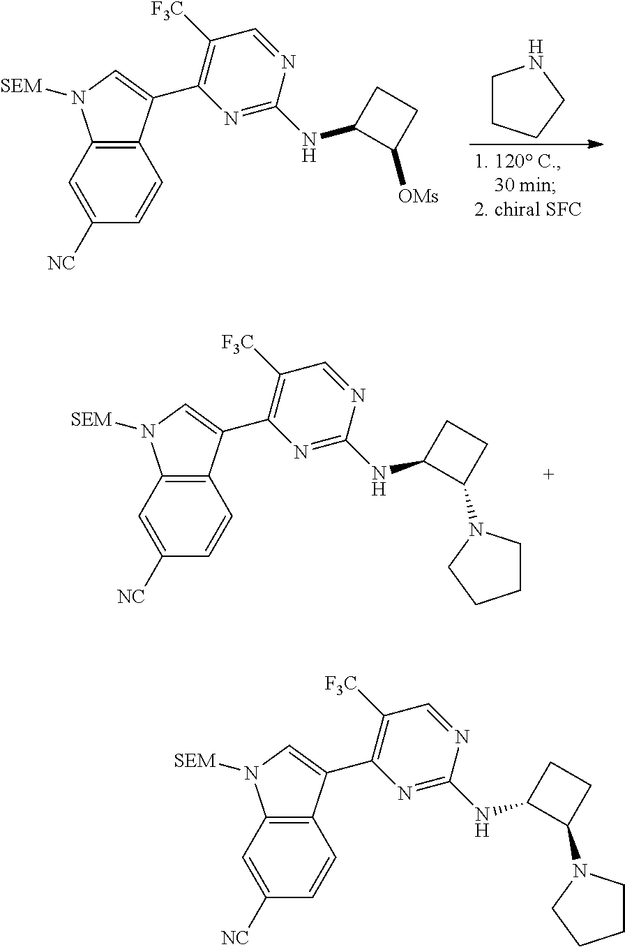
C1=C([NC])C=CC2=C1N([SEM])C=C2C1=C([F3C])C=NC(NC2C([OMs])CC2)=N1.C1CCCN1.C1=C([NC])C=CC2=C1N([SEM])C=C2C1=C([F3C])C=NC(NC2C(N3CCCC3)CC2)=N1.C1=C([NC])C=CC2=C1N([SEM])C=C2C1=C([F3C])C=NC(NC2C(N3CCCC3)CC2)=N1
